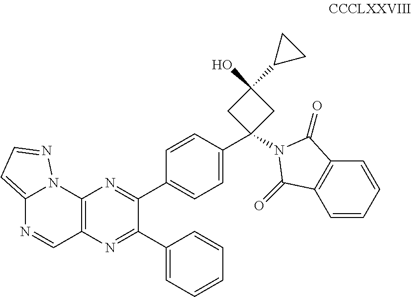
C12=CC=NN1C1=C(C=N2)N=C(C2=CC=CC=C2)C(C2=CC=C(C3(N4C(=O)C5=C(C=CC=C5)C4=O)CC(O)(C4CC4)C3)C=C2)=N1
